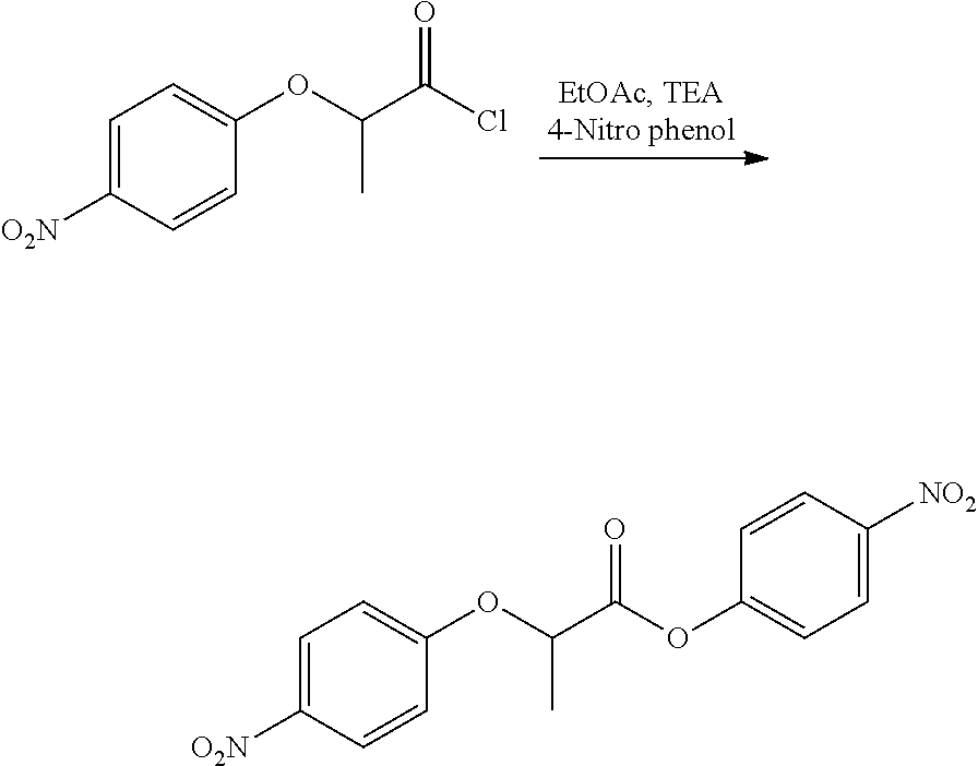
C1=C([O2N])C=CC(OC(C(Cl)=O)C)=C1.C1=C([O2N])C=CC(OC(C(OC2=CC=C([NO2])C=C2)=O)C)=C1
